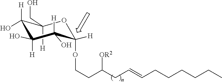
O1C(OCCC(CC=CCCCCCC)[OR2])([H])C([H])(O)C([H])(O)C([H])(O)C1([H])CO
